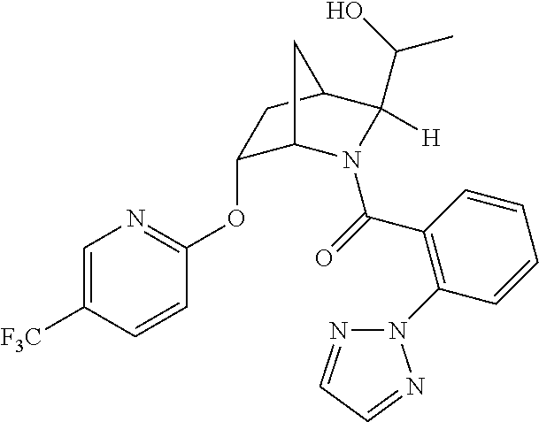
C1=C([F3C])C=CC(OC2C3N(C(=O)C4=C(N5N=CC=N5)C=CC=C4)C([H])(C(O)C)C(C2)C3)=N1
